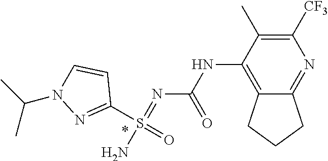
N(C1=C2C(=NC([CF3])=C1C)CCC2)C(N=S(N)(C1=NN(C(C)C)C=C1)=O)=O
